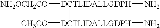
[NH2OCH2CO][DCTLIDALLGDPH](N)[DCTLIDALLGDPH]([CH3CO])N
